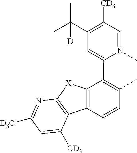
C1=N(C)C(C2=C(C)C=CC3=C2[X]C2=C3C([CD3])=CC([D3C])=N2)=CC(C(C)([D])C)=C1[CD3]
